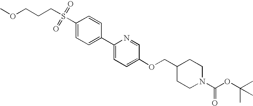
S(C1=CC=C(C2=CC=C(OCC3CCN(C(=O)OC(C)(C)C)CC3)C=N2)C=C1)(CCCOC)(=O)=O
